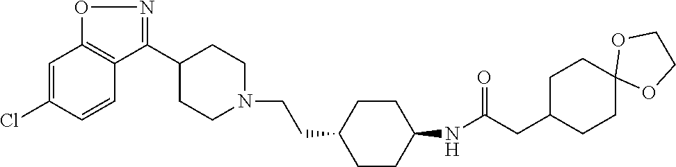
C1=C(Cl)C=CC2=C1ON=C2C1CCN(CCC2CCC(NC(=O)CC3CCC4(CC3)OCCO4)CC2)CC1
